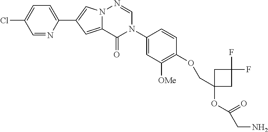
C1=NC(C2=CN3C(=C2)C(=O)N(C2=CC([OMe])=C(OCC4(OC(=O)CN)CC(F)(F)C4)C=C2)C=N3)=CC=C1Cl
